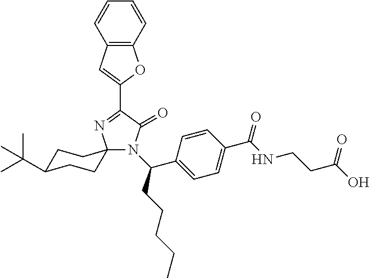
N1(C(C2=CC=C(C(=O)NCCC(=O)O)C=C2)CCCCC)C(=O)C(C2=CC3=C(O2)C=CC=C3)=NC12CCC(C(C)(C)C)CC2
